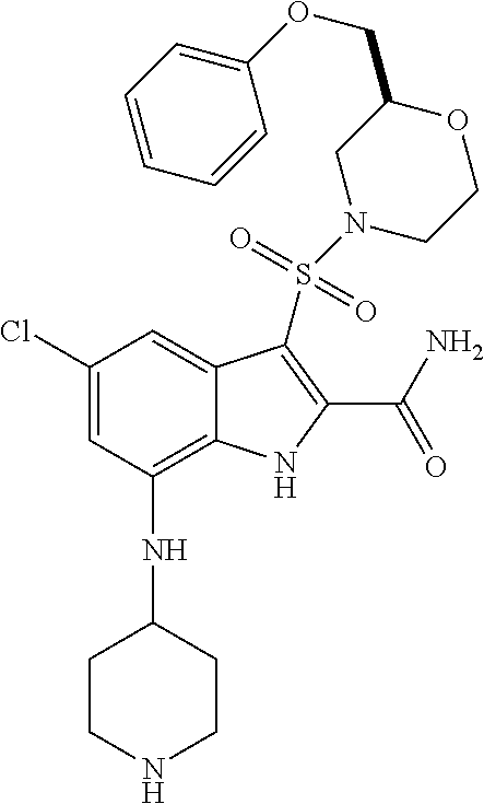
C1(Cl)=CC(NC2CCNCC2)=C2C(=C1)C(S(N1CCOC(COC3=CC=CC=C3)C1)(=O)=O)=C(C(N)=O)N2
